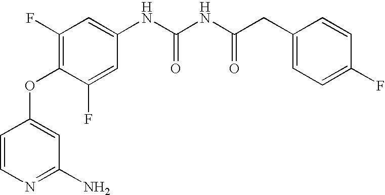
C1(F)=C(OC2=CC(N)=NC=C2)C(F)=CC(NC(=O)NC(=O)CC2=CC=C(F)C=C2)=C1
